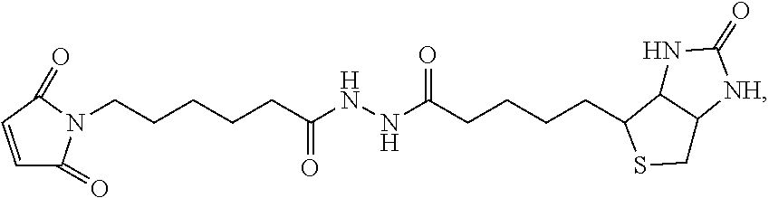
C1=CC(=O)N(CCCCCC(NNC(CCCCC2C3C(CS2)[NH]C(=O)N3)=O)=O)C1=O
